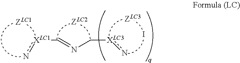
C(=NC[XLC3]n)[XLC1]n.I
